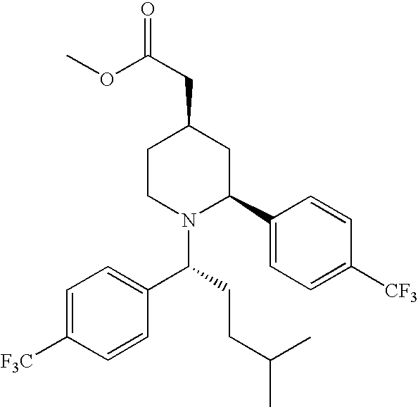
C1=C([F3C])C=CC(C(N2C(C3=CC=C([CF3])C=C3)CC(CC(=O)OC)CC2)CCC(C)C)=C1
